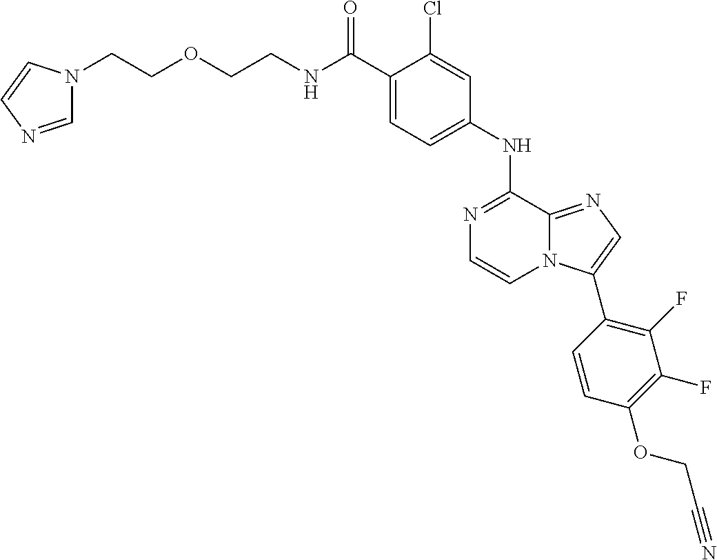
C1(NC2=NC=CN3C2=NC=C3C2=C(F)C(F)=C(OCC#N)C=C2)=CC=C(C(NCCOCCN2C=NC=C2)=O)C(Cl)=C1
